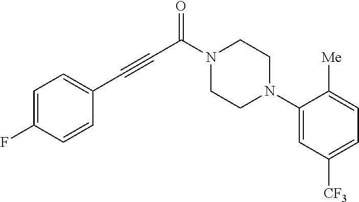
N1(C(C#CC2=CC=C(F)C=C2)=O)CCN(C2=CC([CF3])=CC=C2[Me])CC1
